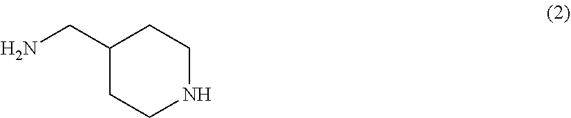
NCC1CCNCC1
